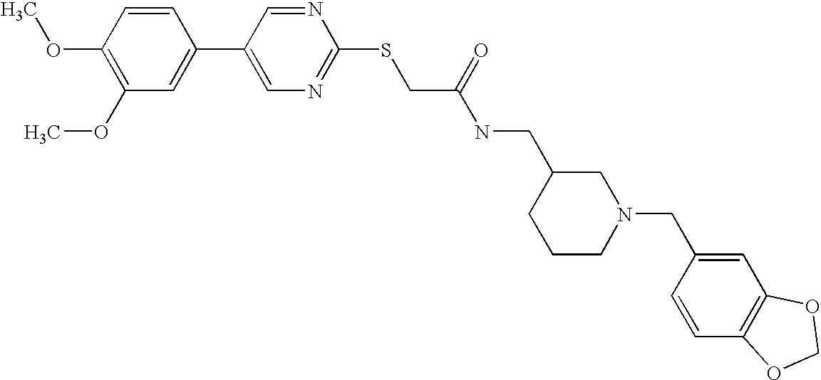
C1(OC)=C(OC)C=CC(C2=CN=C(SCC(NCC3CCCN(CC4=CC5=C(C=C4)OCO5)C3)=O)N=C2)=C1
